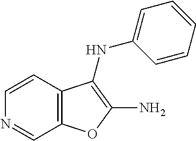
C12=C(C=CN=C1)C(NC1=CC=CC=C1)=C(N)O2
